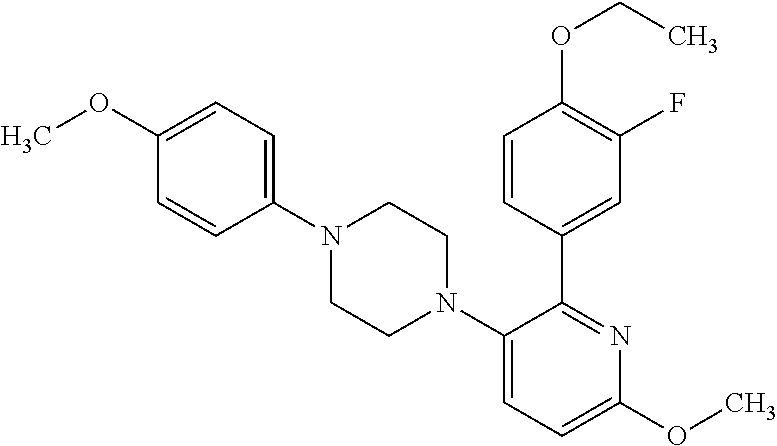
C1(N2CCN(C3=CC=C(OC)N=C3C3=CC(F)=C(OCC)C=C3)CC2)=CC=C(OC)C=C1
